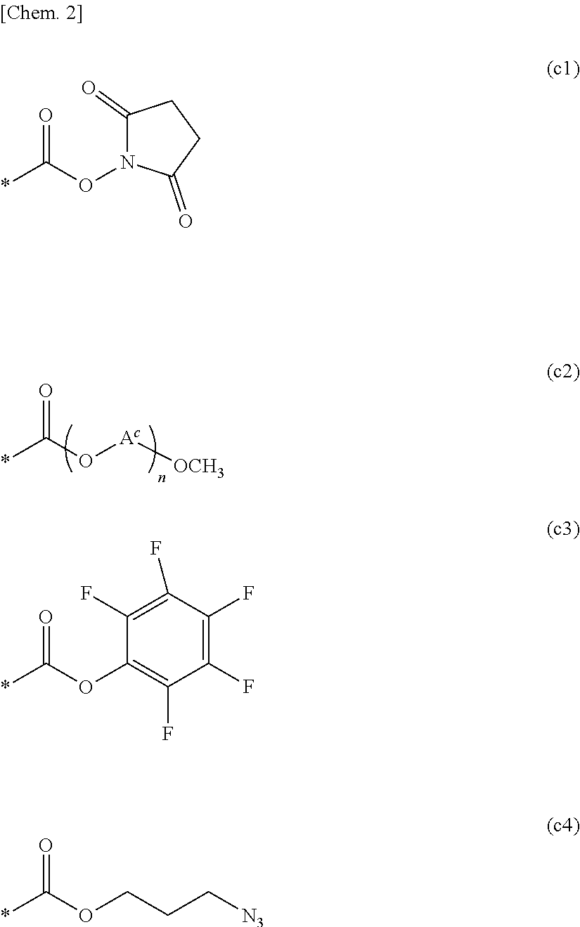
O=C(O[Ac][OCH3])*.O=C(ON1C(=O)CCC1=O)*.O=C(OC1=C(F)C(F)=C(F)C(F)=C1F)*.O=C(OCCC[N3])*
